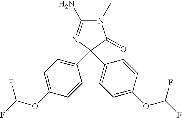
N1(C)C(N)=NC(C2=CC=C(OC(F)F)C=C2)(C2=CC=C(OC(F)F)C=C2)C1=O
